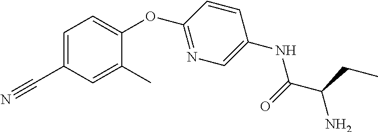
C1=C(C#N)C=C(C)C(OC2=NC=C(NC(C(CC)N)=O)C=C2)=C1
